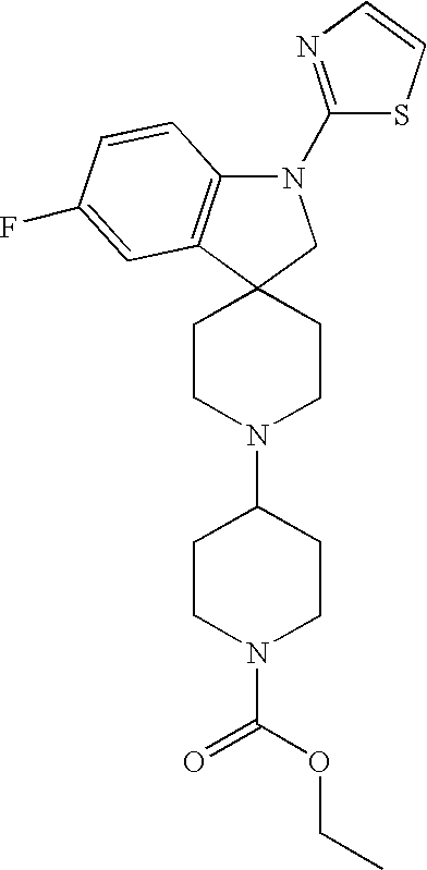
N1(C2=NC=CS2)C2=C(C3(C1)CCN(C1CCN(C(OCC)=O)CC1)CC3)C=C(F)C=C2
